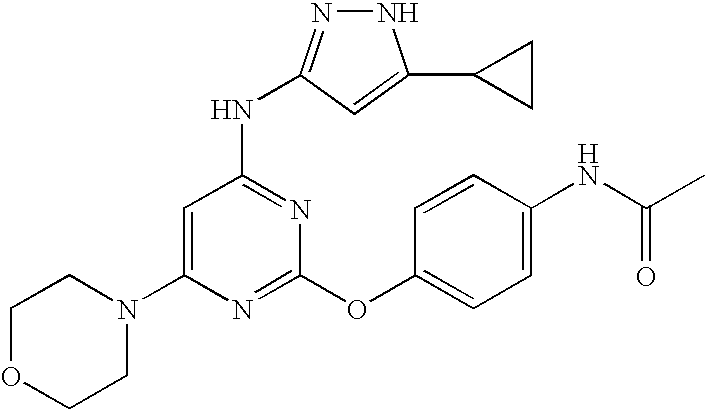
C1OCCN(C2=CC(NC3=NNC(C4CC4)=C3)=NC(OC3=CC=C(NC(C)=O)C=C3)=N2)C1
